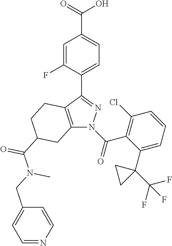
C(O)(=O)C1=CC=C(C2=NN(C(C3=C(Cl)C=CC=C3C3(C(F)(F)F)CC3)=O)C3=C2CCC(C(=O)N(C)CC2=CC=NC=C2)C3)C(F)=C1
